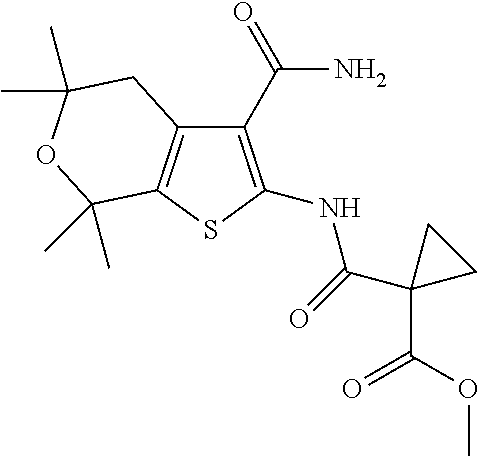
C1(C(N)=O)=C(NC(=O)C2(C(=O)OC)CC2)SC2=C1CC(C)(C)OC2(C)C
